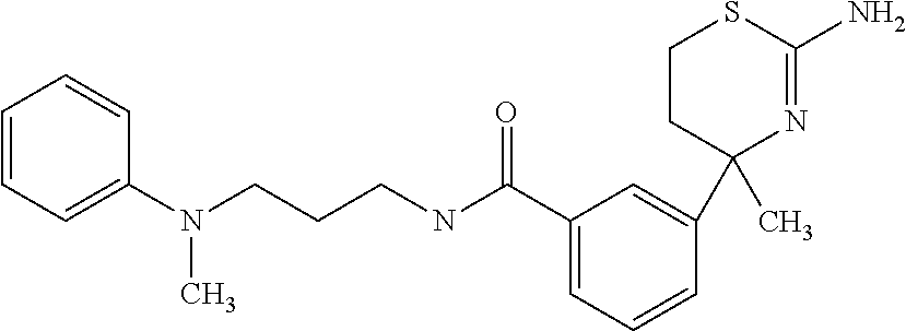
C1=CC=C(N(CCCNC(C2=CC=CC(C3(C)N=C(N)SCC3)=C2)=O)C)C=C1
